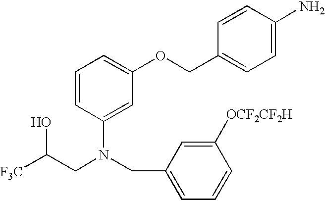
[F3C]C(CN(CC1=CC=CC([OCF2CF2H])=C1)C1=CC(OCC2=CC=C(N)C=C2)=CC=C1)O
